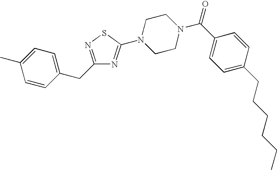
C1=CC(CC2=NSC(N3CCN(C(C4=CC=C(CCCCCC)C=C4)=O)CC3)=N2)=CC=C1C
